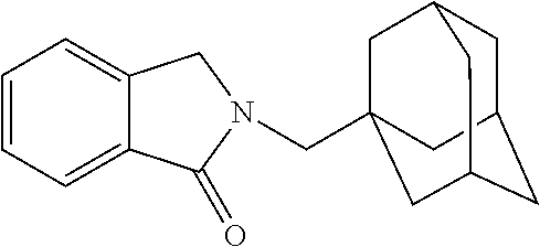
C1=CC=C2C(=C1)CN(CC13CC4CC(CC(C1)C4)C3)C2=O
